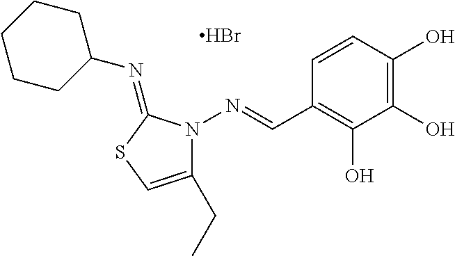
C1=CC(O)=C(O)C(O)=C1C=NN1C(CC)=CSC1=NC1CCCCC1.Br
